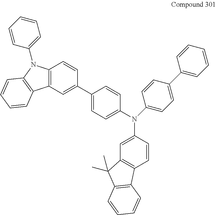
C12=C(C=C(C3=CC=C(N(C4=CC5=C(C=C4)C4=C(C5(C)C)C=CC=C4)C4=CC=C(C5=CC=CC=C5)C=C4)C=C3)C=C1)C1=C(N2C2=CC=CC=C2)C=CC=C1
